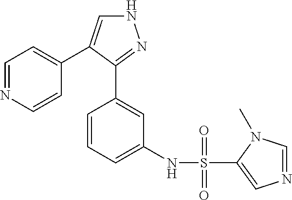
N1C=C(C2=CC=NC=C2)C(C2=CC(NS(=O)(C3=CN=CN3C)=O)=CC=C2)=N1
